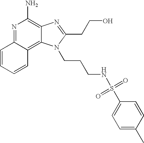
C1=CC=CC2=C3C(=C(N)N=C12)N=C(CCO)N3CCCNS(C1=CC=C(C)C=C1)(=O)=O
